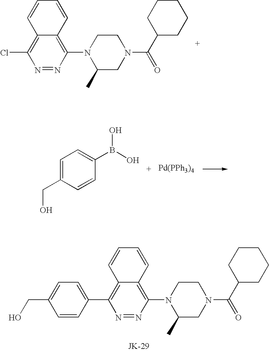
C12=C(Cl)N=NC(N3C(C)CN(C(C4CCCCC4)=O)CC3)=C1C=CC=C2.C1=C(CO)C=CC(B(O)O)=C1.[Pd(PPh3)4].C12=C(C3=CC=C(CO)C=C3)N=NC(N3C(C)CN(C(C4CCCCC4)=O)CC3)=C1C=CC=C2
